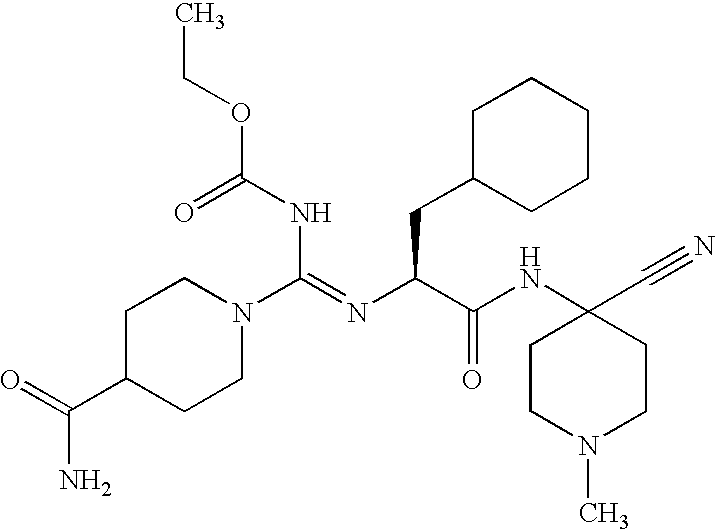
C(NC(=O)OCC)(=NC(C(NC1(C#N)CCN(C)CC1)=O)CC1CCCCC1)N1CCC(C(=O)N)CC1
